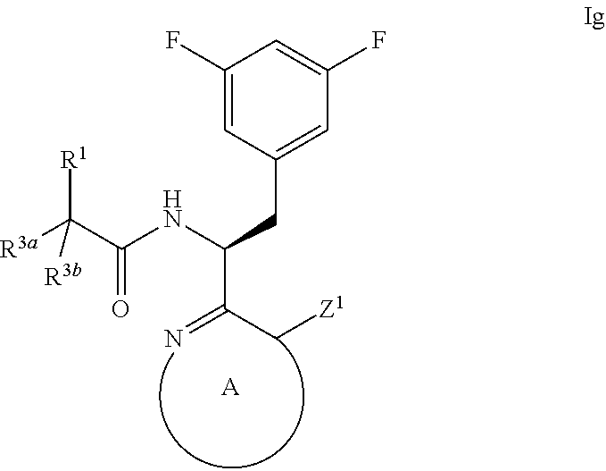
C(=N)(C[Z1])C(NC(C([R1])([R3a])[R3b])=O)CC1=CC(F)=CC(F)=C1.[A]
